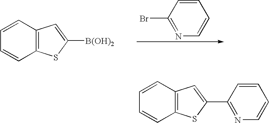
C1=CC(Br)=NC=C1.C12=C(C=CC=C1)C=C([B(OH)2])S2.C12=C(C=CC=C1)C=C(C1=NC=CC=C1)S2
